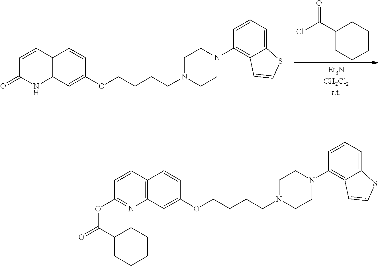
C1=CC2=C(NC1=O)C=C(OCCCCN1CCN(C3=C4C(=CC=C3)SC=C4)CC1)C=C2.C1(C(Cl)=O)CCCCC1.C1=CC2=C(N=C1OC(=O)C1CCCCC1)C=C(OCCCCN1CCN(C3=C4C(=CC=C3)SC=C4)CC1)C=C2
